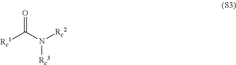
[Rc1]C(N([Rc2])[Rc3])=O
